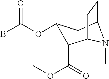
O(C(B)=O)C1C(C(=O)OC)C2CCC(C1)N2C
